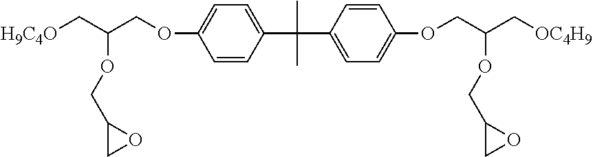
[H9C4O]CC(COC1=CC=C(C(C2=CC=C(OCC(C[OC4H9])OCC3CO3)C=C2)(C)C)C=C1)OCC1CO1
